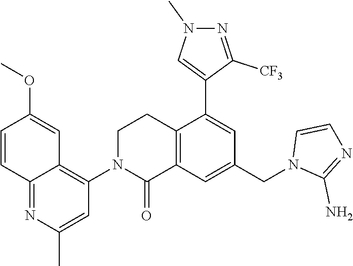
C12=C(C=C(CN3C(N)=NC=C3)C=C1C1=CN(C)N=C1[CF3])C(=O)N(C1=C3C(=NC(C)=C1)C=CC(OC)=C3)CC2
